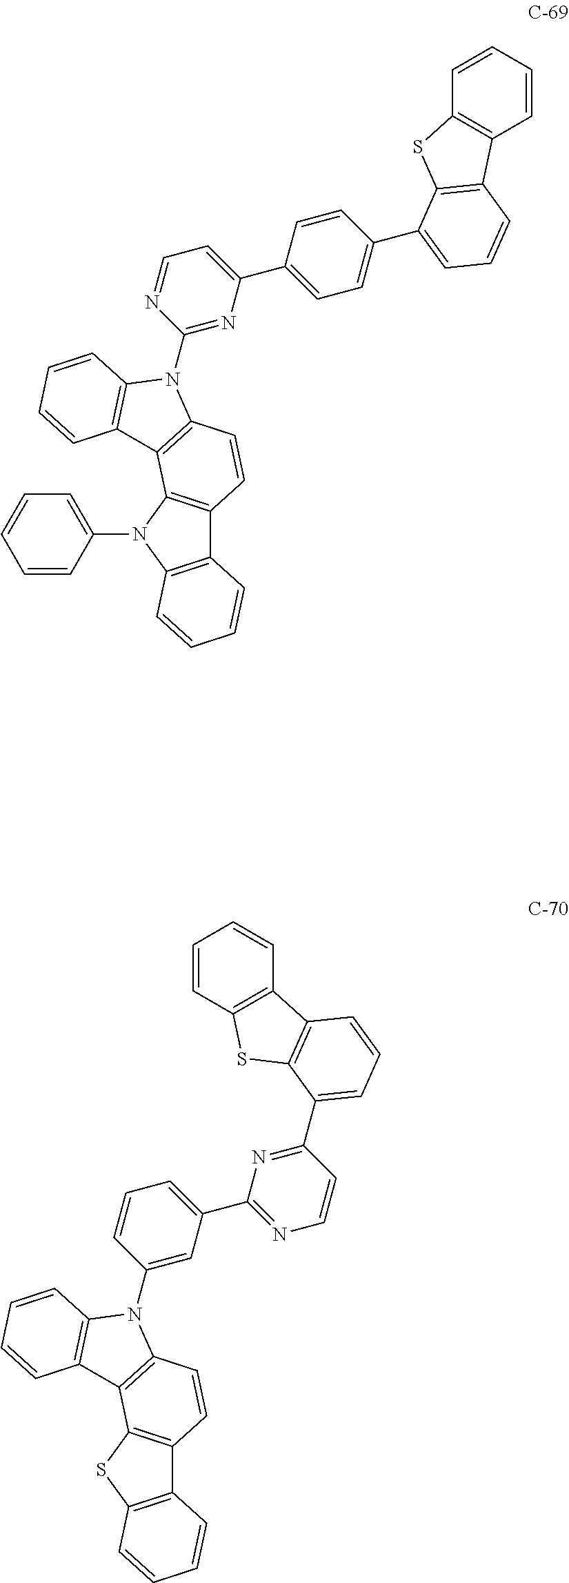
C1=CC(N2C3=C(C4=C2C2=C(C=C4)N(C4=NC(C5=CC=C(C6=CC=CC7=C6SC6=C7C=CC=C6)C=C5)=CC=N4)C4=C2C=CC=C4)C=CC=C3)=CC=C1.C12=C(SC3=C1C=CC1=C3C3=C(N1C1=CC(C4=NC=CC(C5=CC=CC6=C5SC5=C6C=CC=C5)=N4)=CC=C1)C=CC=C3)C=CC=C2
